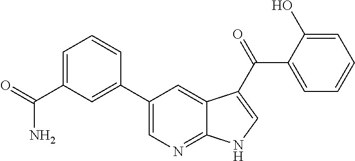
C1(C2=CC(C(=O)N)=CC=C2)=CN=C2C(=C1)C(C(=O)C1=CC=CC=C1O)=CN2
